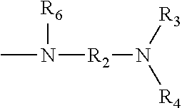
CN([R6])[R2]N([R4])[R3]
